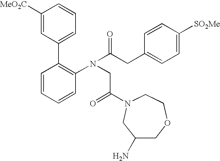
C1=CC=CC(N(CC(=O)N2CCOCC(N)C2)C(CC2=CC=C([SO2Me])C=C2)=O)=C1C1=CC=CC([MeO2C])=C1
